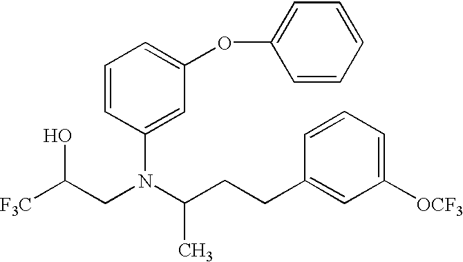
[F3C]C(CN(C(CCC1=CC([OCF3])=CC=C1)C)C1=CC(OC2=CC=CC=C2)=CC=C1)O
